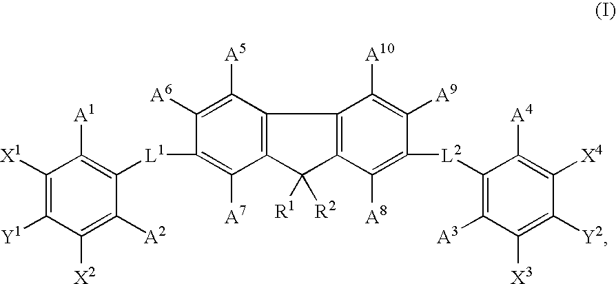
C1([X1])=C([Y1])C([X2])=C([A2])C([L1]C2=C([A7])C3=C(C([A5])=C2[A6])C2=C(C3([R1])[R2])C([A8])=C([L2]C3=C([A3])C([X3])=C([Y2])C([X4])=C3[A4])C([A9])=C2[A10])=C1[A1]
